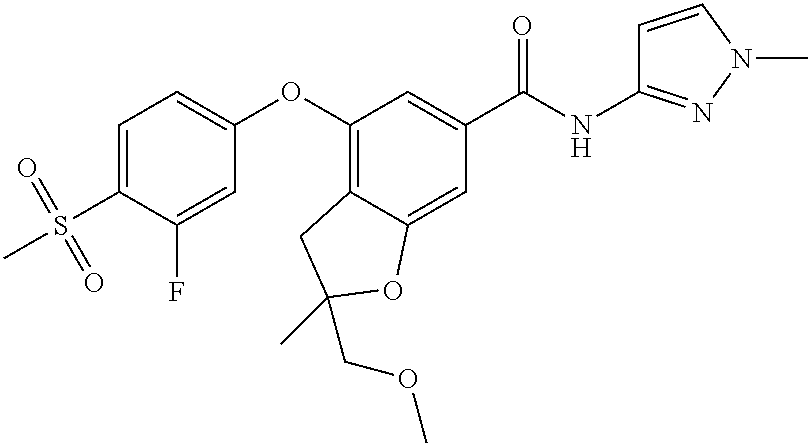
C1=C(S(=O)(C)=O)C(F)=CC(OC2=C3C(=CC(C(NC4=NN(C)C=C4)=O)=C2)OC(COC)(C)C3)=C1
